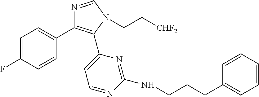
C1=C(F)C=CC(C2=C(C3=CC=NC(NCCCC4=CC=CC=C4)=N3)N(CC[CHF2])C=N2)=C1
